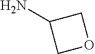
C1C(N)CO1
